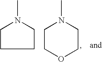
C1CCCN1C.C1COCCN1C
